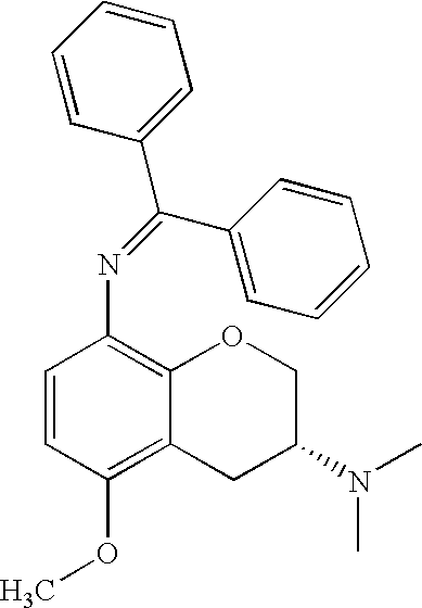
C1=CC(OC)=C2C(=C1N=C(C1=CC=CC=C1)C1=CC=CC=C1)OCC(N(C)C)C2
